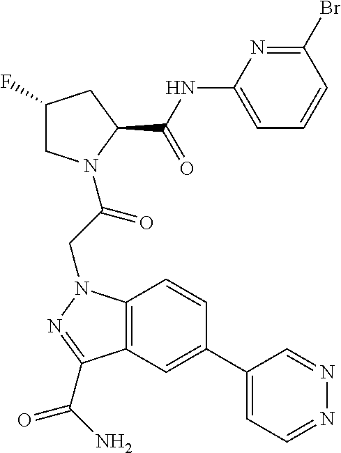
BrC1=NC(NC(C2CC(F)CN2C(=O)CN2C3=C(C=C(C4=CC=NN=C4)C=C3)C(C(=O)N)=N2)=O)=CC=C1
